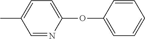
CC1=CC=C(OC2=CC=CC=C2)N=C1
